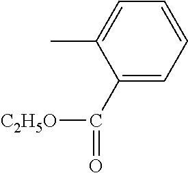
C1=C(C)C(C([C2H5O])=O)=CC=C1
